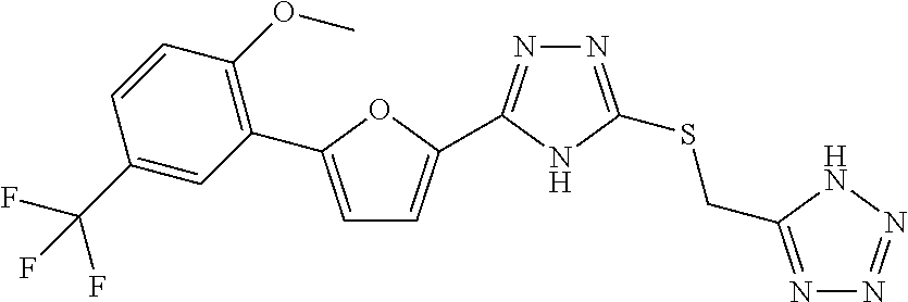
C1(C2=CC=C(C3=NN=C(SCC4=NN=NN4)N3)O2)=C(OC)C=CC(C(F)(F)F)=C1
